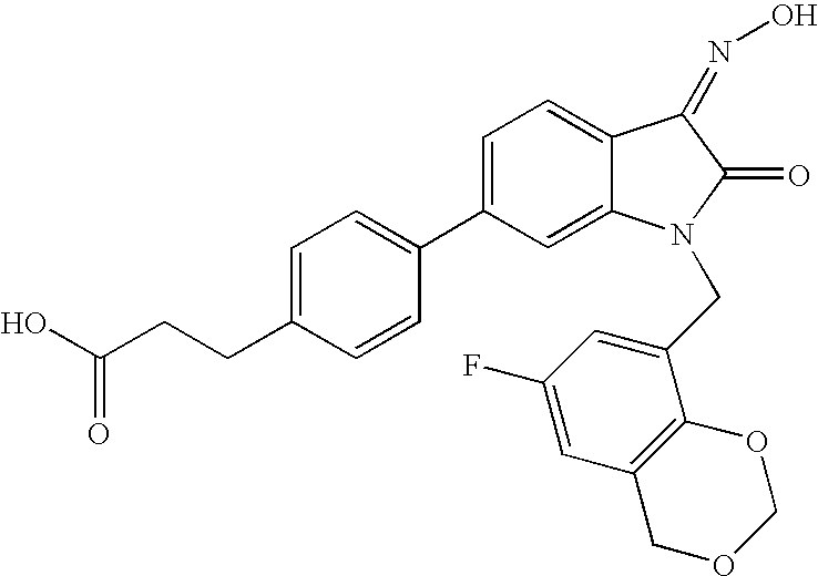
C(CC1=CC=C(C2=CC=C3C(=C2)N(CC2=CC(F)=CC4=C2OCOC4)C(=O)C3=NO)C=C1)C(O)=O
